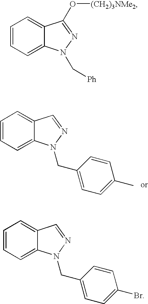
C1=CC=C2C(=C1)C=NN2CC1=CC=C(C)C=C1.C1=CC=C2C(=C1)C(O[(CH2)3NMe2])=NN2C[Ph].C1=CC=C2C(=C1)C=NN2CC1=CC=C(Br)C=C1
